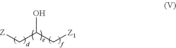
C(C(C[Z1])O)[Z]
